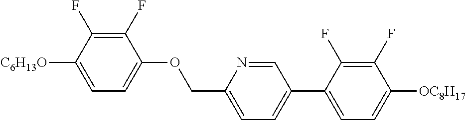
C1(F)=C(F)C([C6H13O])=CC=C1OCC1=CC=C(C2=CC=C([OC8H17])C(F)=C2F)C=N1
